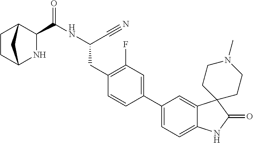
C(NC(CC1=C(F)C=C(C2=CC=C3C(=C2)C2(C(=O)N3)CCN(C)CC2)C=C1)C#N)(=O)C1C2CCC(N1)C2
